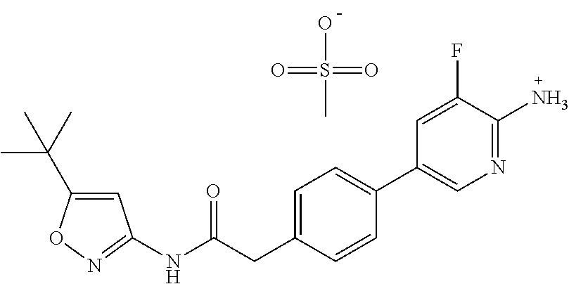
N(C(CC1=CC=C(C2=CN=C(N)C(F)=C2)C=C1)=O)C1=NOC(C(C)(C)C)=C1.OS(C)(=O)=O
